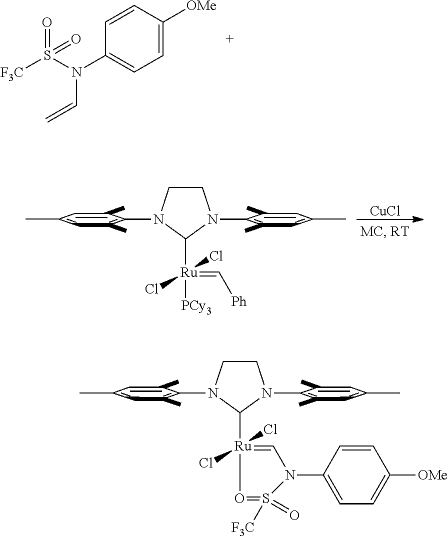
C1CN(C2=C(C)C=C(C)C=C2C)C([Ru](=C[Ph])([PCy3])(Cl)Cl)N1C1=C(C)C=C(C)C=C1C.[CuCl].[F3C]S(N(C1=CC=C([OMe])C=C1)C=C)(=O)=O.C1CN(C2=C(C)C=C(C)C=C2C)C([Ru]2(Cl)(Cl)=CN(C3=CC=C([OMe])C=C3)S([F3C])(=O)=O2)N1C1=C(C)C=C(C)C=C1C
